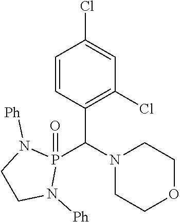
C1=CC(C(N2CCOCC2)P2(=O)N([Ph])CCN2[Ph])=C(Cl)C=C1Cl
